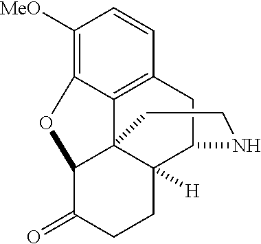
C1([MeO])=C2C3=C(C=C1)CC1C4([H])C3(C(C(=O)CC4)O2)CCN1
